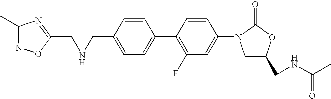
C1=C(CNCC2=NC(C)=NO2)C=CC(C2=C(F)C=C(N3C(=O)OC(CNC(=O)C)C3)C=C2)=C1
